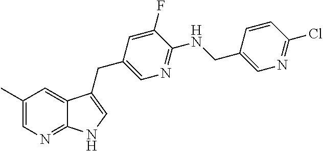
C1(C)=CN=C2C(=C1)C(CC1=CN=C(NCC3=CN=C(Cl)C=C3)C(F)=C1)=CN2
